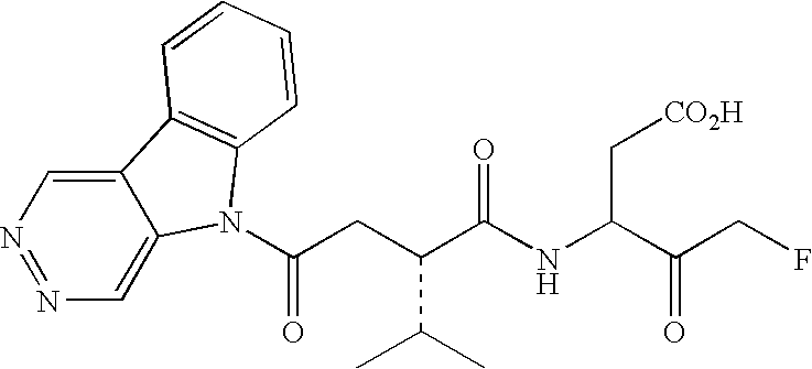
C12=CN=NC=C1N(C(=O)CC(C(C)C)C(NC(C[CO2H])C(CF)=O)=O)C1=C2C=CC=C1
